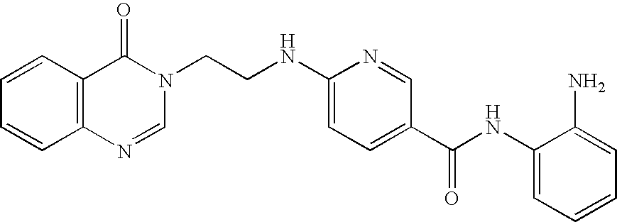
N(C1=CC=C(C(NC2=CC=CC=C2N)=O)C=N1)CCN1C(=O)C2=C(N=C1)C=CC=C2
